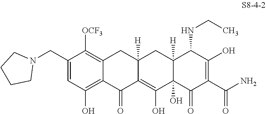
C1(CN2CCCC2)=CC(O)=C2C(=C1[OCF3])CC1([H])C(=C(O)C3(O)C([H])(C1)C(NCC)C(O)=C(C(N)=O)C3=O)C2=O
